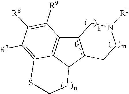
c12c(C3C4=C1C([R9])=C([R8])C([R7])=C4SCC3)CCN([R1])C2
